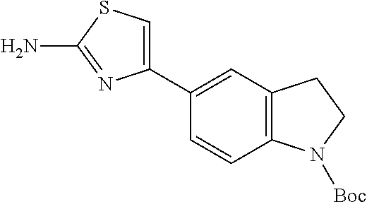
C1(C2=CSC(N)=N2)=CC2=C(C=C1)N([Boc])CC2
